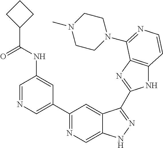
C1=NC=C(C2=NC=C3C(=C2)C(C2=NC4=C(N2)C=CN=C4N2CCN(C)CC2)=NN3)C=C1NC(C1CCC1)=O
